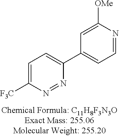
C1=C([F3C])N=NC(C2=CC=NC([OMe])=C2)=C1
